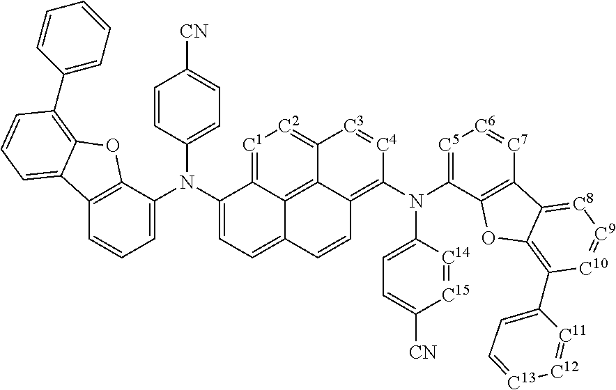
C12=C(C(N(C3=CC=C4C5=C6C(=[C2][C1]=C35)[C3]=[C4]C(N(C3=[C5][C6]=[C7]C5=C3OC3=C(C7=CC=[C13][C12]=[C11]7)[C10]=[C9][C8]=C53)C3=CC=C([CN])[C15]=[C14]3)=C6C=C4)C3=CC=C([CN])C=C3)=CC=C1)OC1=C(C3=CC=CC=C3)C=CC=C21
